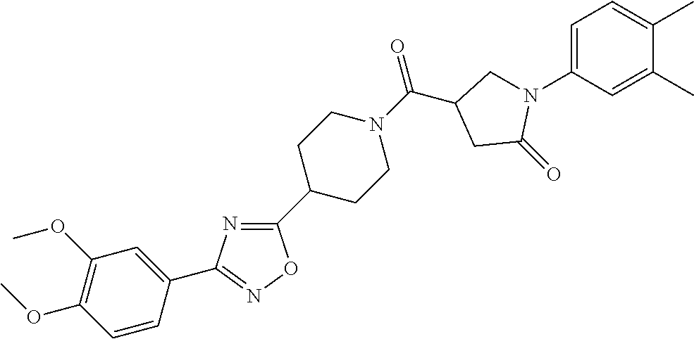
C1=C(N2CC(C(N3CCC(C4=NC(C5=CC(OC)=C(OC)C=C5)=NO4)CC3)=O)CC2=O)C=C(C)C(C)=C1
